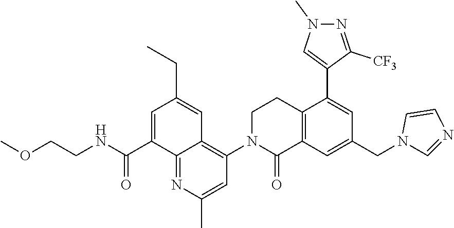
COCCNC(C1=CC(CC)=CC2=C(N3C(=O)C4=C(CC3)C(C3=CN(C)N=C3[CF3])=CC(CN3C=NC=C3)=C4)C=C(C)N=C12)=O
